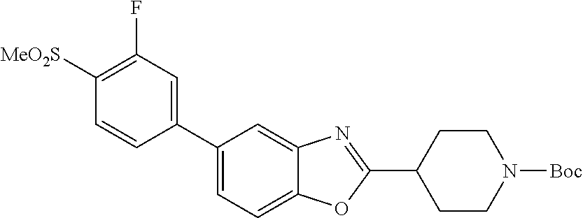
C1([MeO2S])=C(F)C=C(C2=CC=C3C(=C2)N=C(C2CCN([Boc])CC2)O3)C=C1
